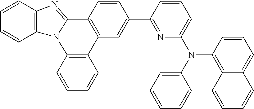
C1=CC2=C(C=C1)N1C(=NC3=C1C=CC=C3)C1=C2C=C(C2=NC(N(C3=C4C(=CC=C3)C=CC=C4)C3=CC=CC=C3)=CC=C2)C=C1
